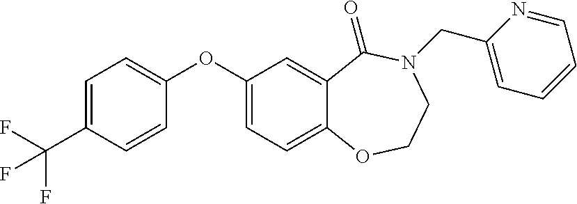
C1(OC2=CC=C(C(F)(F)F)C=C2)=CC=C2C(=C1)C(=O)N(CC1=CC=CC=N1)CCO2
